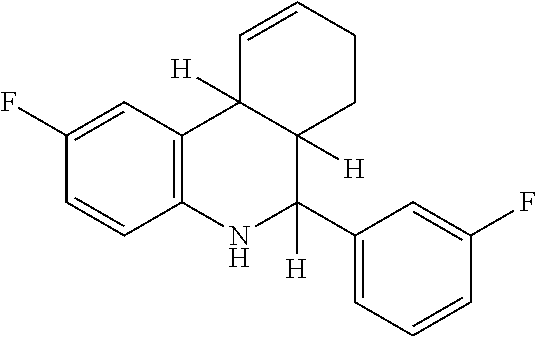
C1(F)=CC2=C(C=C1)NC(C1=CC=CC(F)=C1)([H])C1([H])C2([H])C=CCC1
